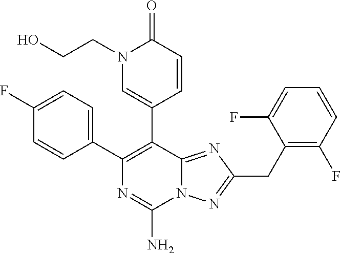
N12C(=NC(CC3=C(F)C=CC=C3F)=N1)C(C1=CN(CCO)C(=O)C=C1)=C(C1=CC=C(F)C=C1)N=C2N
